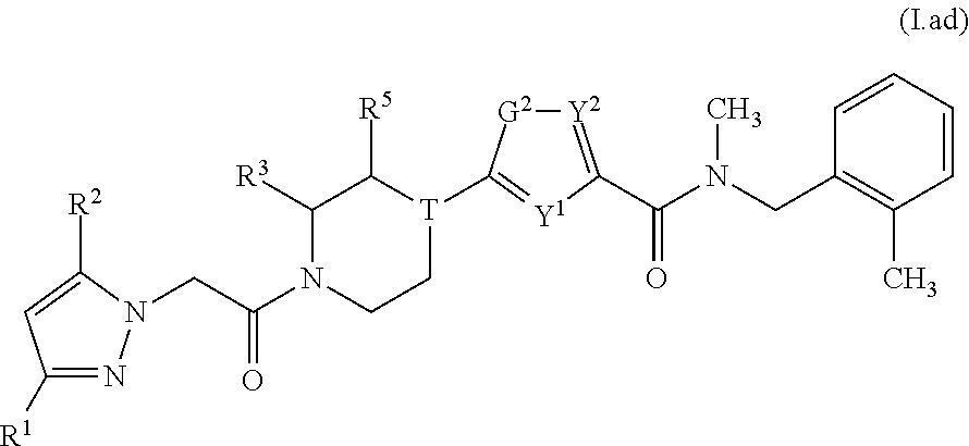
C1([R1])=NN(CC(N2CC[T](C3=[Y1]C(C(N(CC4=C(C)C=CC=C4)C)=O)=[Y2][G2]3)C([R5])C2[R3])=O)C([R2])=C1
